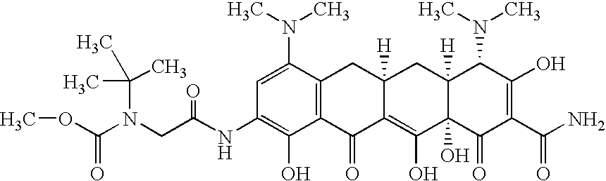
N(CC(NC1=C(O)C2=C(C(N(C)C)=C1)CC1([H])C(=C(O)C3(O)C([H])(C1)C(N(C)C)C(O)=C(C(N)=O)C3=O)C2=O)=O)(C(OC)=O)C(C)(C)C
